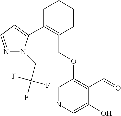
C1C(C2=CC=NN2CC(F)(F)F)=C(COC2=C(C=O)C(O)=CN=C2)CCC1
